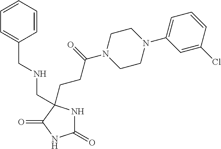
C1(=O)NC(CCC(N2CCN(C3=CC=CC(Cl)=C3)CC2)=O)(CNCC2=CC=CC=C2)C(=O)N1
